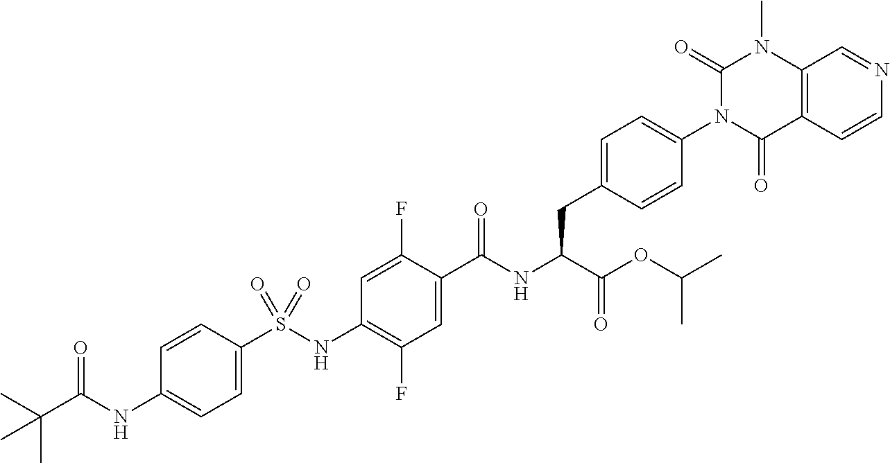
C1=C(S(NC2=C(F)C=C(C(=O)NC(C(=O)OC(C)C)CC3=CC=C(N4C(=O)C5=C(N(C)C4=O)C=NC=C5)C=C3)C(F)=C2)(=O)=O)C=CC(NC(C(C)(C)C)=O)=C1
